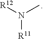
N([R11])([R12])C
